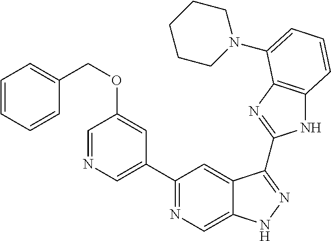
C1(C2=NC=C3C(=C2)C(C2=NC4=C(N2)C=CC=C4N2CCCCC2)=NN3)=CN=CC(OCC2=CC=CC=C2)=C1
